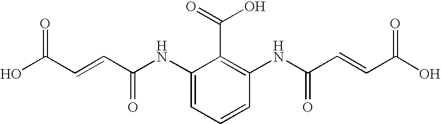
C1(NC(C=CC(O)=O)=O)=CC=CC(NC(C=CC(O)=O)=O)=C1C(=O)O
